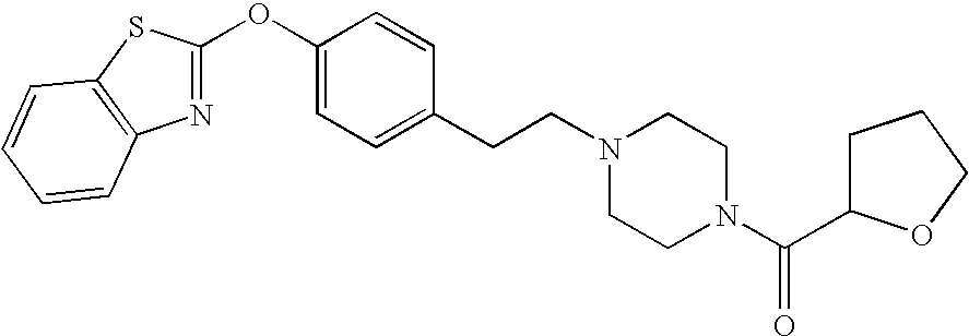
O(C1=CC=C(CCN2CCN(C(=O)C3CCCO3)CC2)C=C1)C1=NC2=C(S1)C=CC=C2
